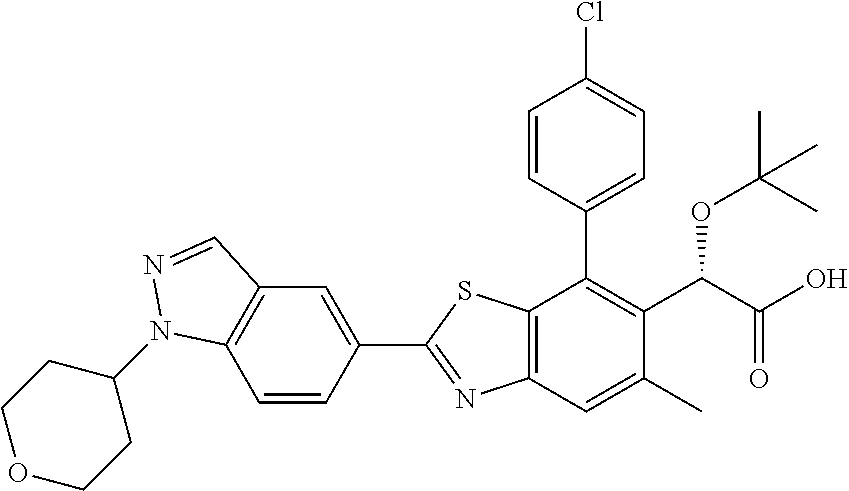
C1(C2=NC3=C(S2)C(C2=CC=C(Cl)C=C2)=C(C(OC(C)(C)C)C(=O)O)C(C)=C3)=CC2=C(C=C1)N(C1CCOCC1)N=C2
